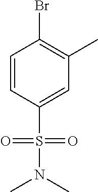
BrC1=C(C)C=C(S(N(C)C)(=O)=O)C=C1
